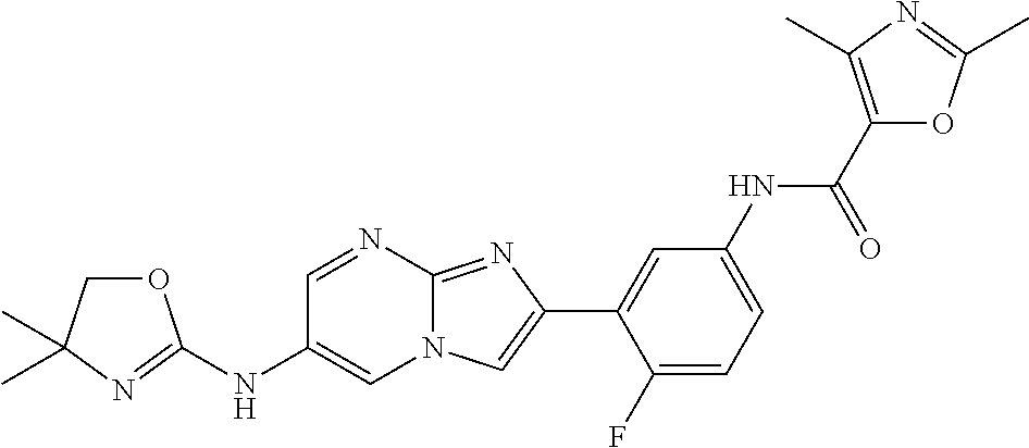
C1=NC2=NC(C3=CC(NC(C4=C(C)N=C(C)O4)=O)=CC=C3F)=CN2C=C1NC1=NC(C)(C)CO1
